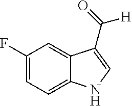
C1(F)=CC=C2C(=C1)C(C([H])=O)=CN2
